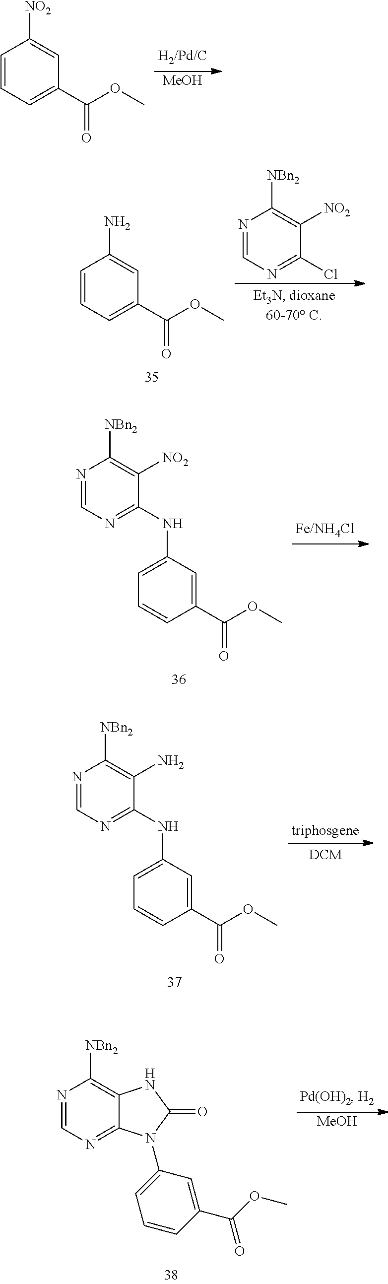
C1=CC=C(C(OC)=O)C=C1[NO2].[MeOH].C1=CC=C(C(OC)=O)C=C1N.N1=CN=C(Cl)C([NO2])=C1[NBn2].C1=C(NC2=NC=NC([NBn2])=C2[NO2])C=C(C(OC)=O)C=C1.C1=C(NC2=NC=NC([NBn2])=C2N)C=C(C(OC)=O)C=C1.N1=CN=C2C(=C1[NBn2])NC(=O)N2C1=CC=CC(C(OC)=O)=C1.[MeOH]
